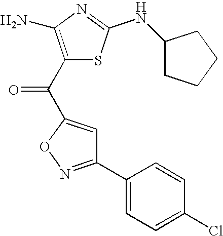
C1(C2=CC=C(Cl)C=C2)=NOC(C(C2=C(N)N=C(NC3CCCC3)S2)=O)=C1
